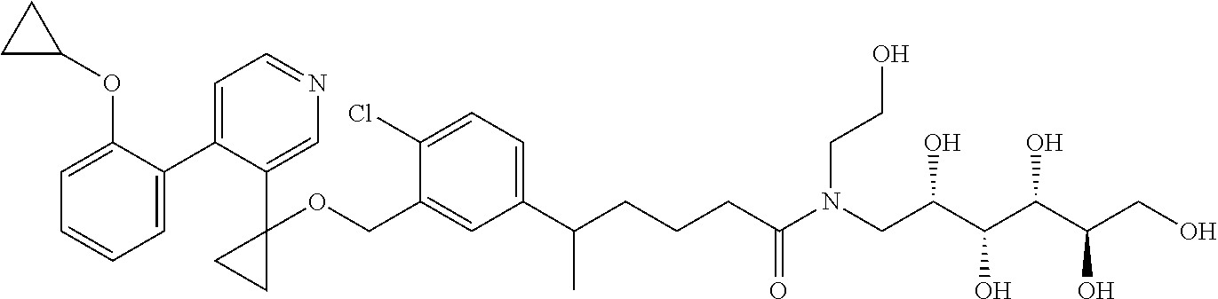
C1(C2=CC=NC=C2C2(OCC3=CC(C(CCCC(N(CC(C(C(C(CO)O)O)O)O)CCO)=O)C)=CC=C3Cl)CC2)=CC=CC=C1OC1CC1
